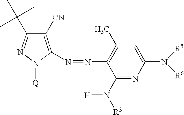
N1=C(C(C)(C)C)C([CN])=C(N=NC2=C(C)C=C(N([R5])[R6])N=C2N([H])[R3])N1[Q]
